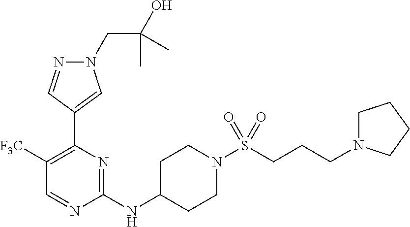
N1(CC(O)(C)C)N=CC(C2=C([F3C])C=NC(NC3CCN(S(=O)(=O)CCCN4CCCC4)CC3)=N2)=C1
